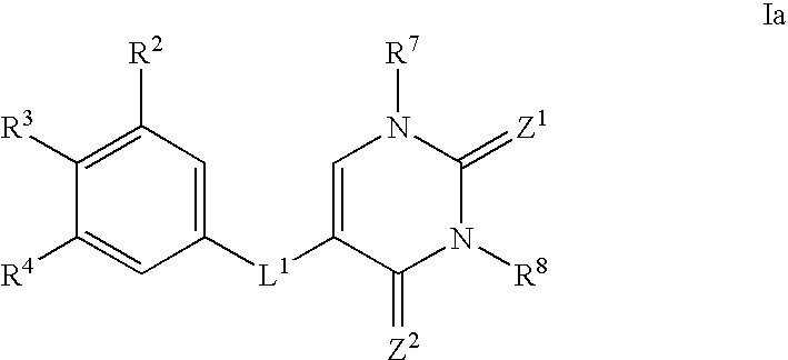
C1([L1]C2=CN([R7])C(=[Z1])N([R8])C2=[Z2])=CC([R2])=C([R3])C([R4])=C1
